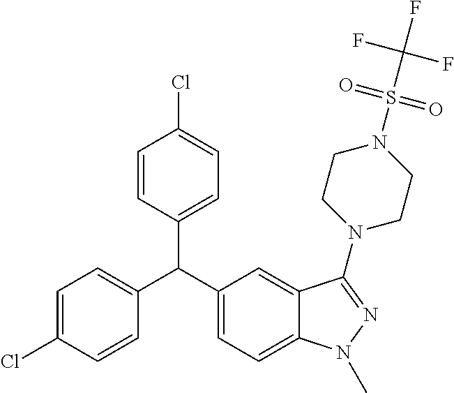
C1(C(C2=CC=C3C(=C2)C(N2CCN(S(C(F)(F)F)(=O)=O)CC2)=NN3C)C2=CC=C(Cl)C=C2)=CC=C(Cl)C=C1
